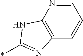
*C1=NC2=C(N=CC=C2)N1
